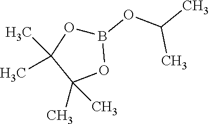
B1(OC(C)C)OC(C)(C)C(C)(C)O1
